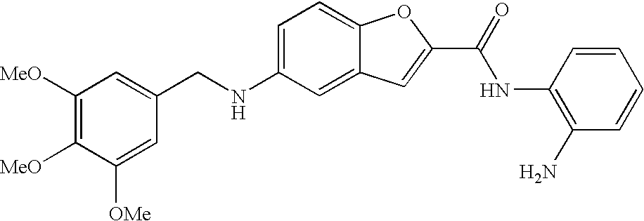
C1([MeO])=C([MeO])C([OMe])=CC(CNC2=CC=C3C(=C2)C=C(C(NC2=C(N)C=CC=C2)=O)O3)=C1
